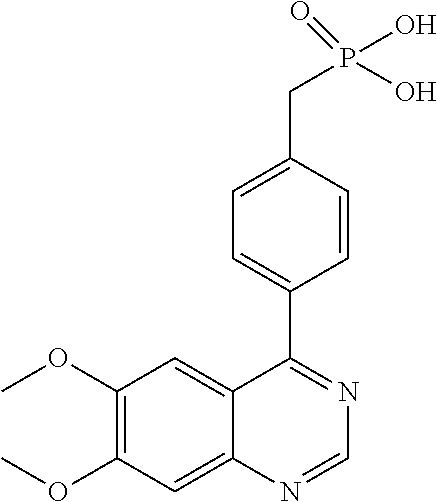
C1(OC)=C(OC)C=C2C(=C1)C(C1=CC=C(CP(O)(=O)O)C=C1)=NC=N2
